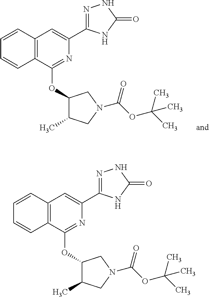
N1=C(OC2C(C)CN(C(OC(C)(C)C)=O)C2)C2=C(C=C1C1=NNC(=O)N1)C=CC=C2.N1=C(OC2C(C)CN(C(OC(C)(C)C)=O)C2)C2=C(C=C1C1=NNC(=O)N1)C=CC=C2
